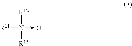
[R11]N([R12])([R13])->O
